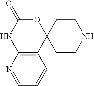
O1C(=O)NC2=C(C13CCNCC3)C=CC=N2
